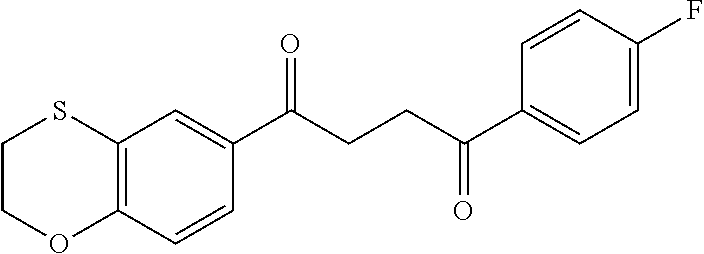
C12=C(C=CC(C(CCC(C3=CC=C(F)C=C3)=O)=O)=C1)OCCS2
